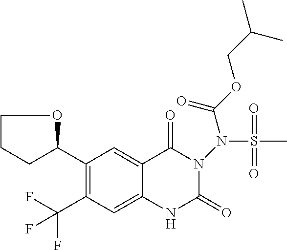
C1(C2OCCC2)=C(C(F)(F)F)C=C2C(=C1)C(=O)N(N(S(C)(=O)=O)C(OCC(C)C)=O)C(=O)N2
